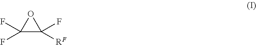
C1(F)(F)C([RF])(F)O1
